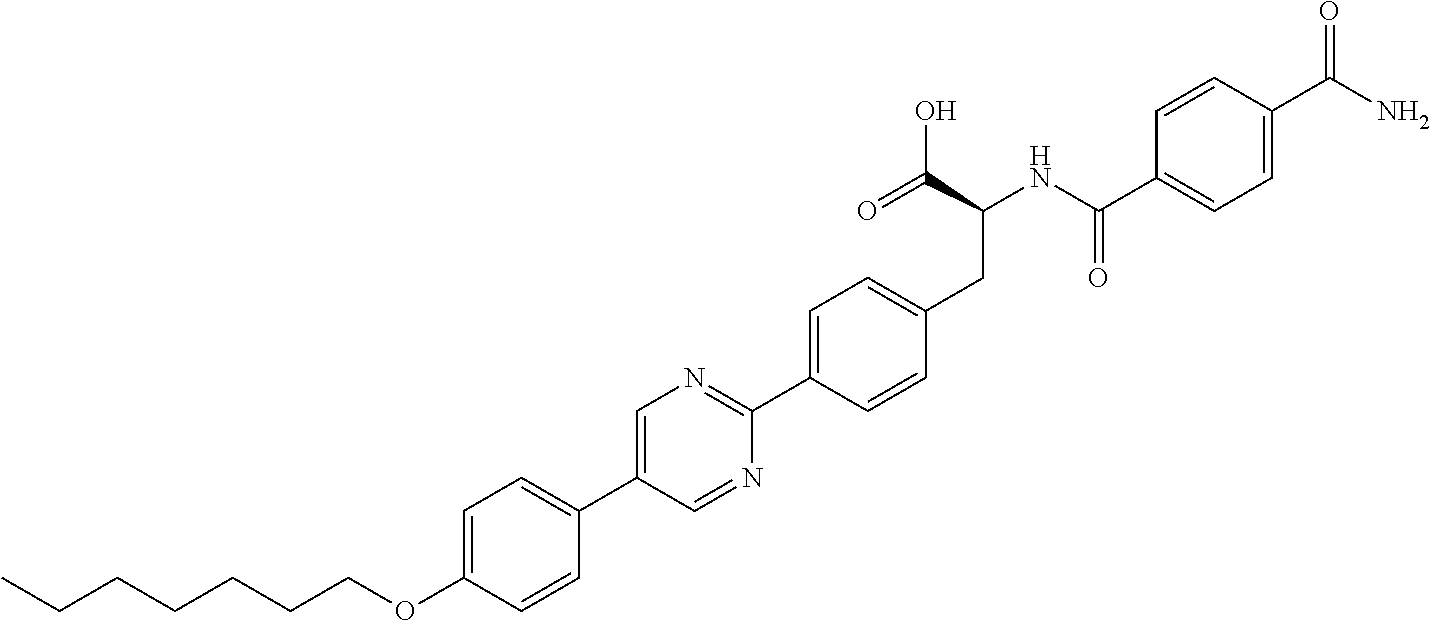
C(OC1=CC=C(C2=CN=C(C3=CC=C(CC(NC(C4=CC=C(C(N)=O)C=C4)=O)C(O)=O)C=C3)N=C2)C=C1)CCCCCC
